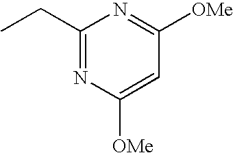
C1(CC)=NC([OMe])=CC([OMe])=N1
